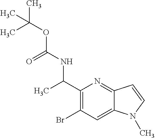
C1(C(C)NC(OC(C)(C)C)=O)=C(Br)C=C2C(=N1)C=CN2C
